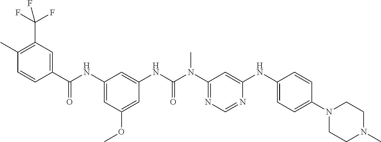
C1(C)=C(C(F)(F)F)C=C(C(NC2=CC(OC)=CC(NC(N(C3=NC=NC(NC4=CC=C(N5CCN(C)CC5)C=C4)=C3)C)=O)=C2)=O)C=C1
